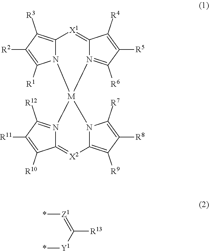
N12=C([R6])C([R5])=C([R4])C1=[X1]C1=C([R3])C([R2])=C([R1])N1[M]21N2C([R7])=C([R8])C([R9])=C2[X2]=C2N1=C([R12])C([R11])=C2[R10].*[Y1]C(=[Z1]*)[R13]
